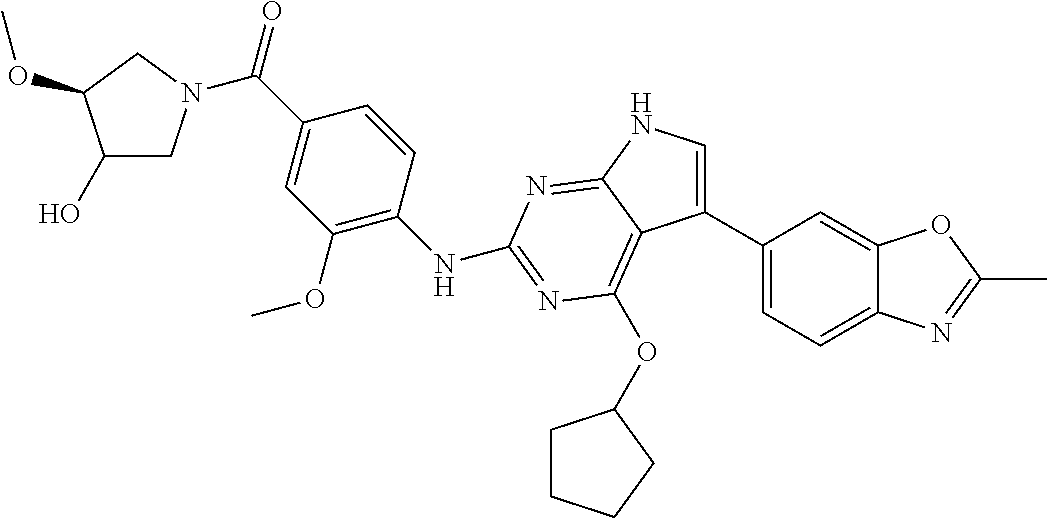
C1(O)CN(C(=O)C2=CC(OC)=C(NC3=NC(OC4CCCC4)=C4C(C5=CC=C6C(=C5)OC(C)=N6)=CNC4=N3)C=C2)CC1OC
